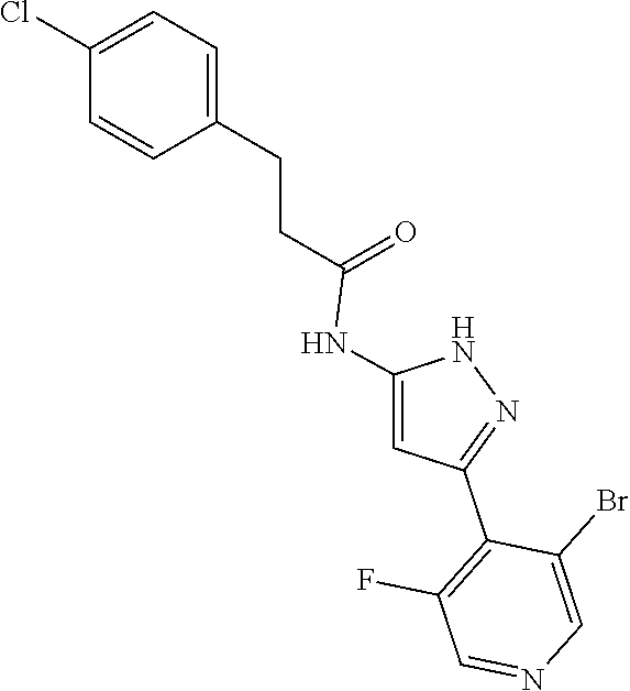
N1C(NC(CCC2=CC=C(Cl)C=C2)=O)=CC(C2=C(F)C=NC=C2Br)=N1
